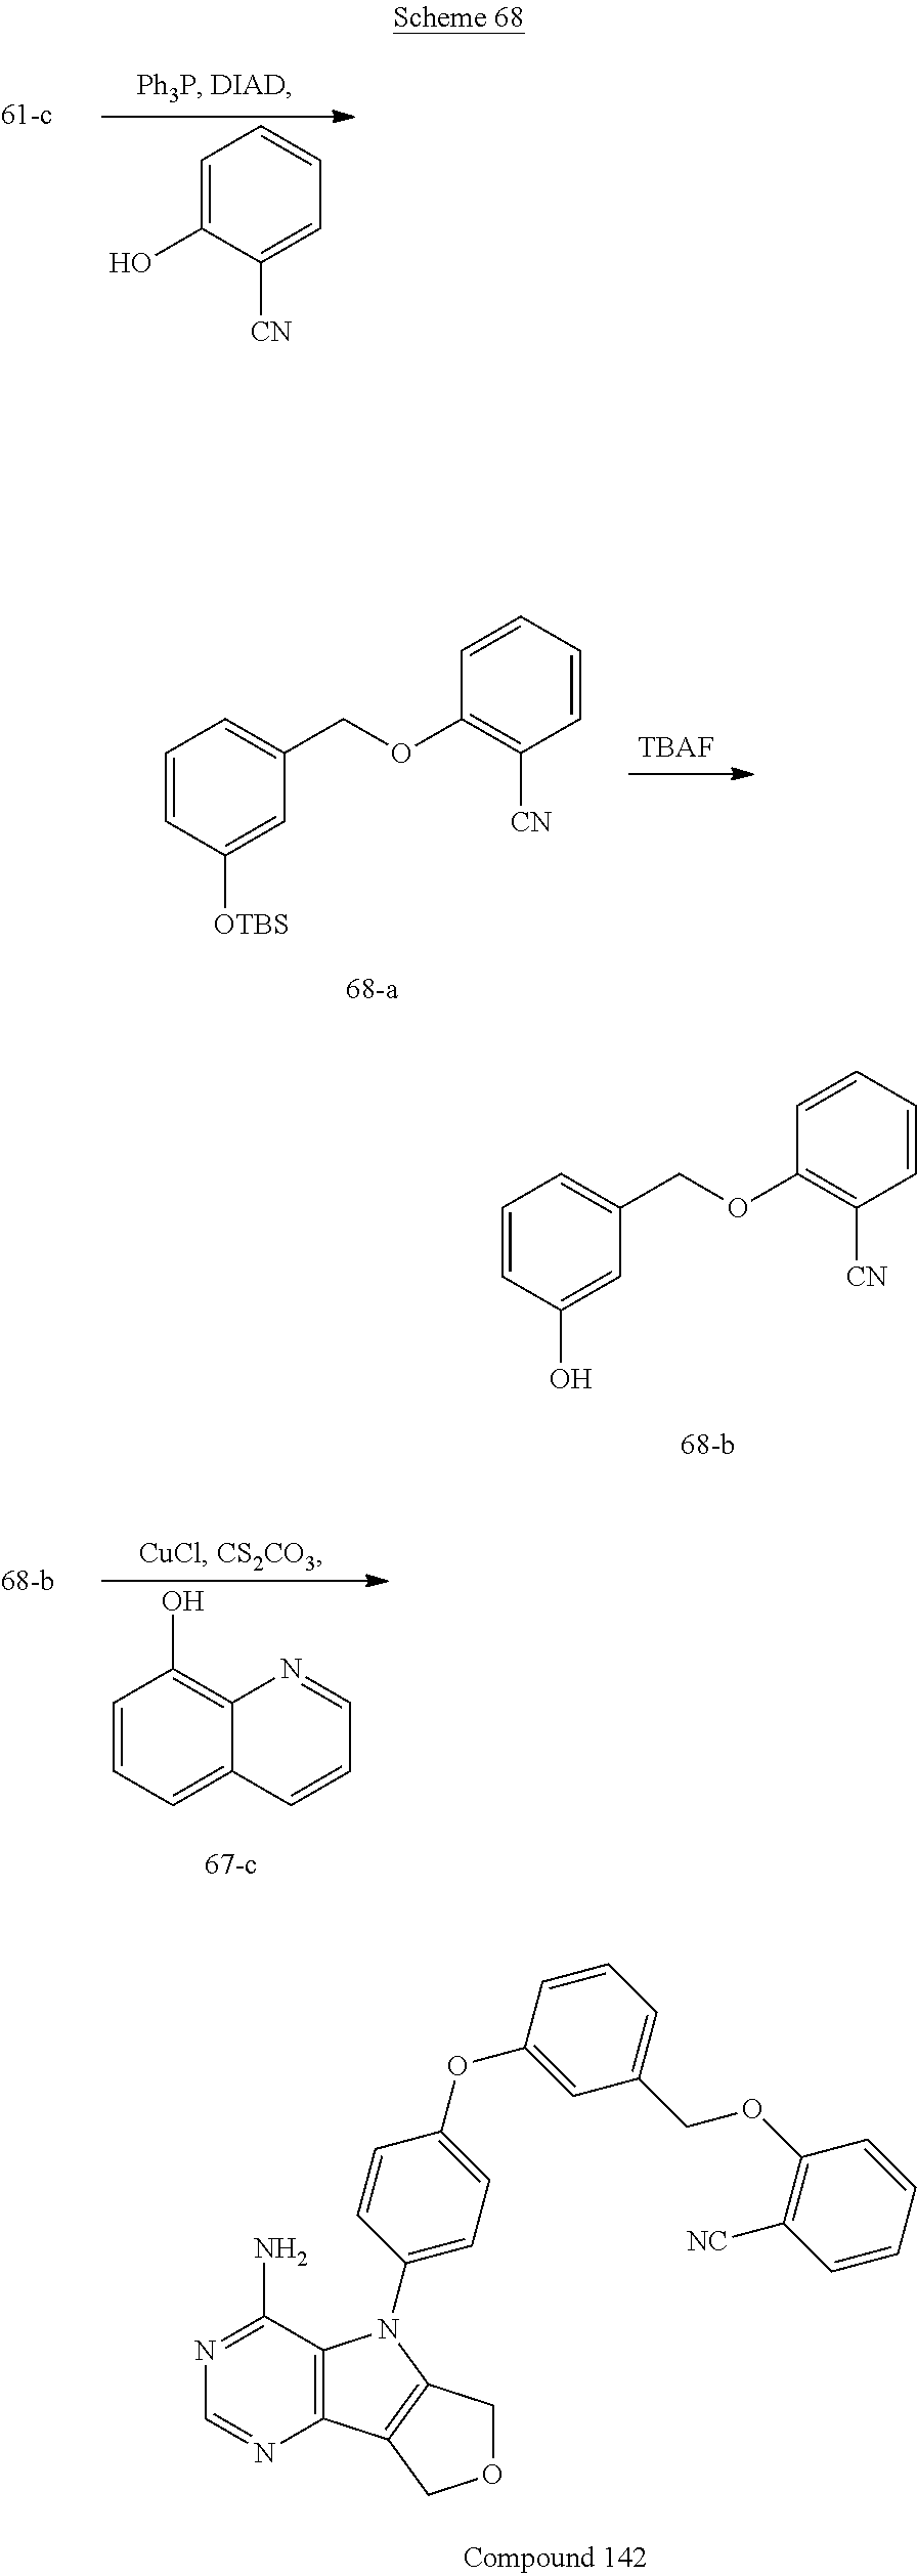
C1=C(O)C([CN])=CC=C1.[TBAF].C1=CC([OTBS])=CC(COC2=C([CN])C=CC=C2)=C1.C1=CC(O)=CC(COC2=C([CN])C=CC=C2)=C1.C1=CC=C2C(=C1O)N=CC=C2.C12=C(C(N)=NC=N1)N(C1=CC=C(OC3=CC(COC4=C([NC])C=CC=C4)=CC=C3)C=C1)C1=C2COC1
